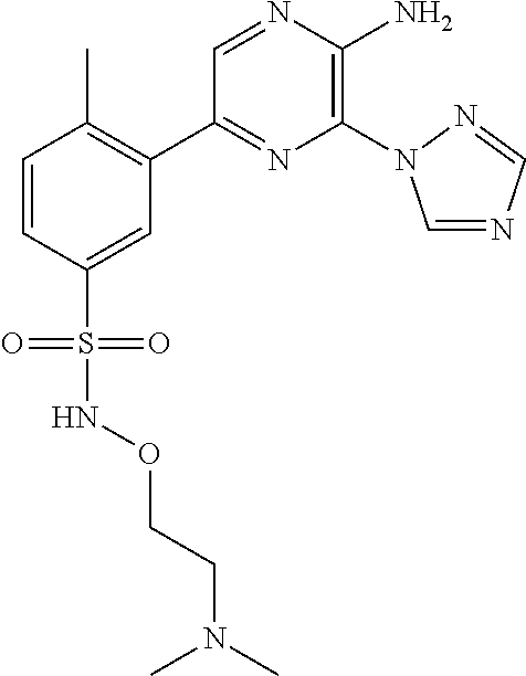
C1(C2=C(C)C=CC(S(=O)(=O)NOCCN(C)C)=C2)=NC(N2C=NC=N2)=C(N)N=C1
